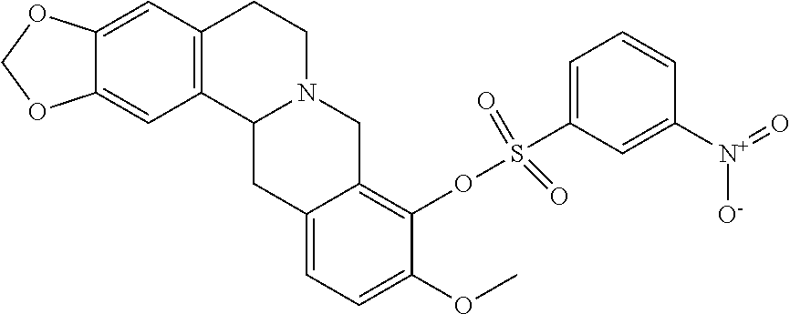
C12=CC3=C(C=C1OCO2)CCN1C3CC2=CC=C(OC)C(OS(=O)(=O)C3=CC=CC([N+](=O)[O-])=C3)=C2C1
